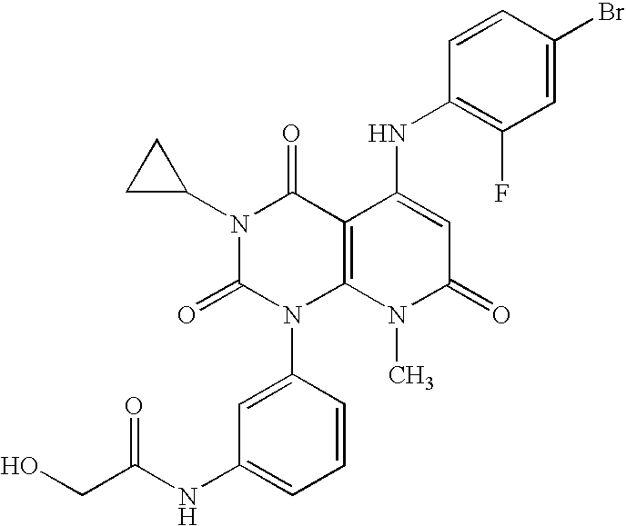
N1(C2CC2)C(=O)N(C2=CC(NC(CO)=O)=CC=C2)C2=C(C1=O)C(NC1=C(F)C=C(Br)C=C1)=CC(=O)N2C
